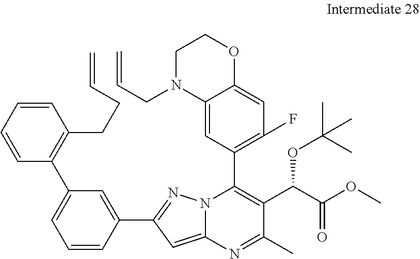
C1=CC(C2=NN3C(=C2)N=C(C)C(C(C(OC)=O)OC(C)(C)C)=C3C2=C(F)C=C3C(=C2)N(CC=C)CCO3)=CC(C2=C(CCC=C)C=CC=C2)=C1
